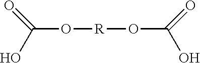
[R](OC(O)=O)OC(O)=O
